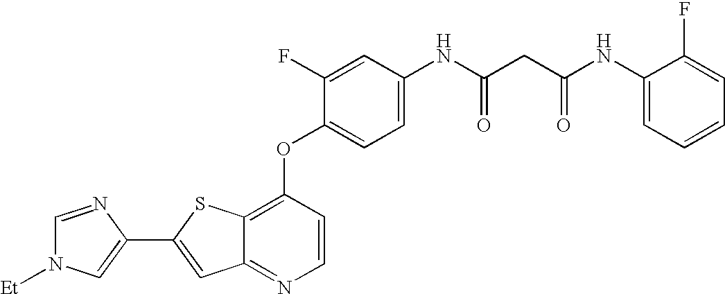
C1=NC(C2=CC3=NC=CC(OC4=CC=C(NC(CC(NC5=CC=CC=C5F)=O)=O)C=C4F)=C3S2)=CN1[Et]
